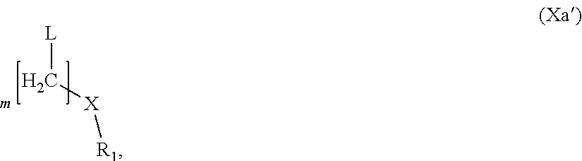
[L]C[X][R1]
